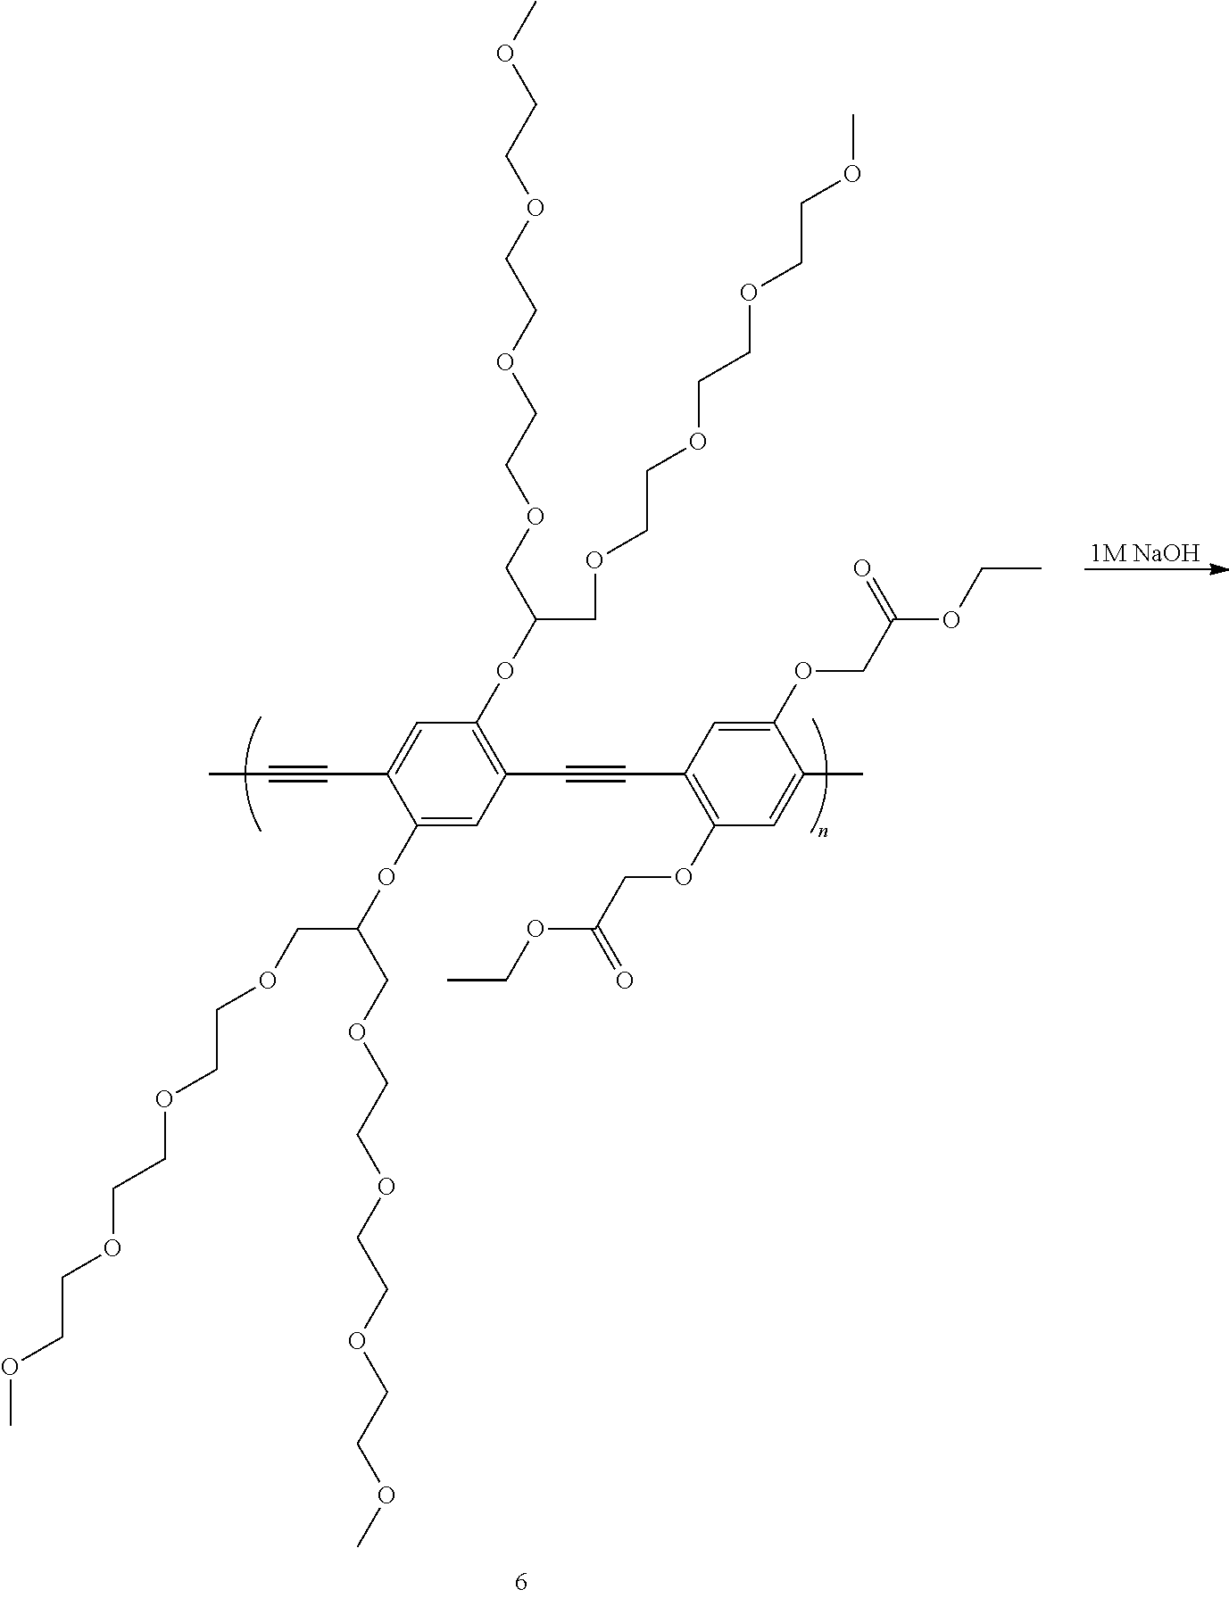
C1(OC(COCCOCCOCCOC)COCCOCCOCCOC)=CC(C#CC2=C(OCC(OCC)=O)C=C(C)C(OCC(OCC)=O)=C2)=C(OC(COCCOCCOCCOC)COCCOCCOCCOC)C=C1C#CC.[1M NaOH]
